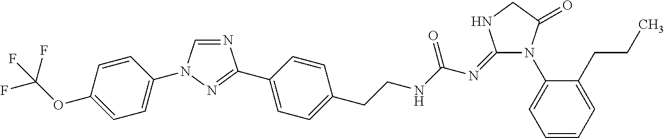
N1=CN(C2=CC=C(OC(F)(F)F)C=C2)N=C1C1=CC=C(CCNC(N=C2N(C3=CC=CC=C3CCC)C(=O)CN2)=O)C=C1
